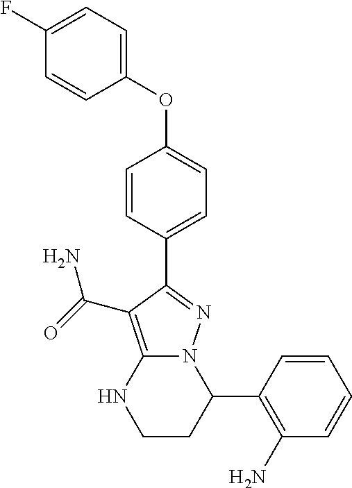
C1(C2N3C(=C(C(=O)N)C(C4=CC=C(OC5=CC=C(F)C=C5)C=C4)=N3)NCC2)=C(N)C=CC=C1
